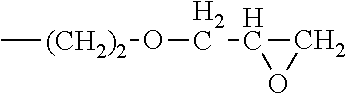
C[(CH2)2]OCC1OC1
